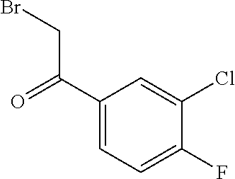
C1(C(CBr)=O)=CC=C(F)C(Cl)=C1
